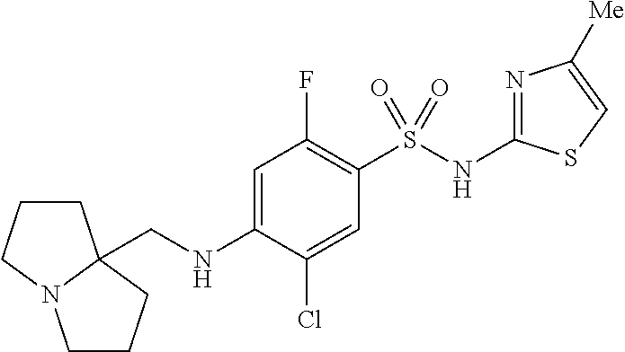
N1=C(NS(C2=C(F)C=C(NCC34CCCN3CCC4)C(Cl)=C2)(=O)=O)SC=C1[Me]
